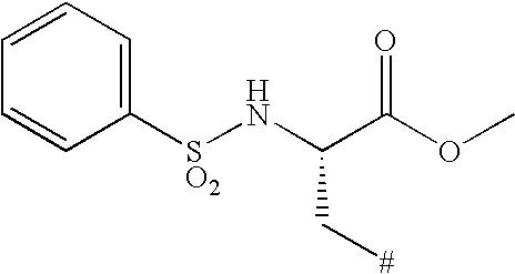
C1([SO2]NC(C(OC)=O)C[#])=CC=CC=C1
